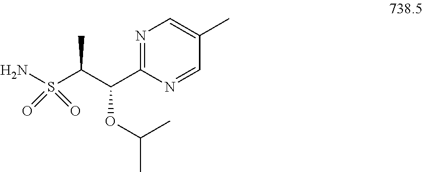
N1=C(C(OC(C)C)C(S(N)(=O)=O)C)N=CC(C)=C1
